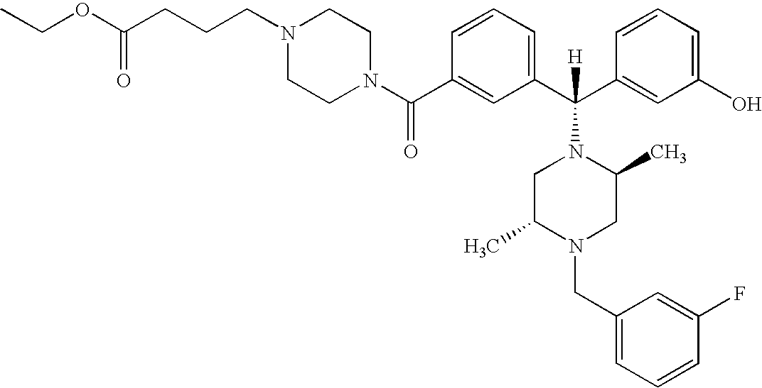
C1(C(N2CCN(CCCC(OCC)=O)CC2)=O)=CC(C(C2=CC(O)=CC=C2)([H])N2CC(C)N(CC3=CC=CC(F)=C3)CC2C)=CC=C1
